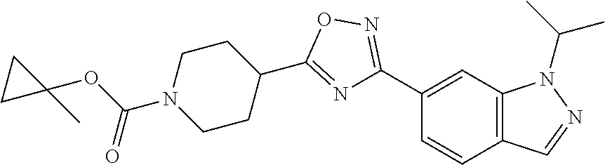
C12=C(C=NN1C(C)C)C=CC(C1=NOC(C3CCN(C(OC4(C)CC4)=O)CC3)=N1)=C2
